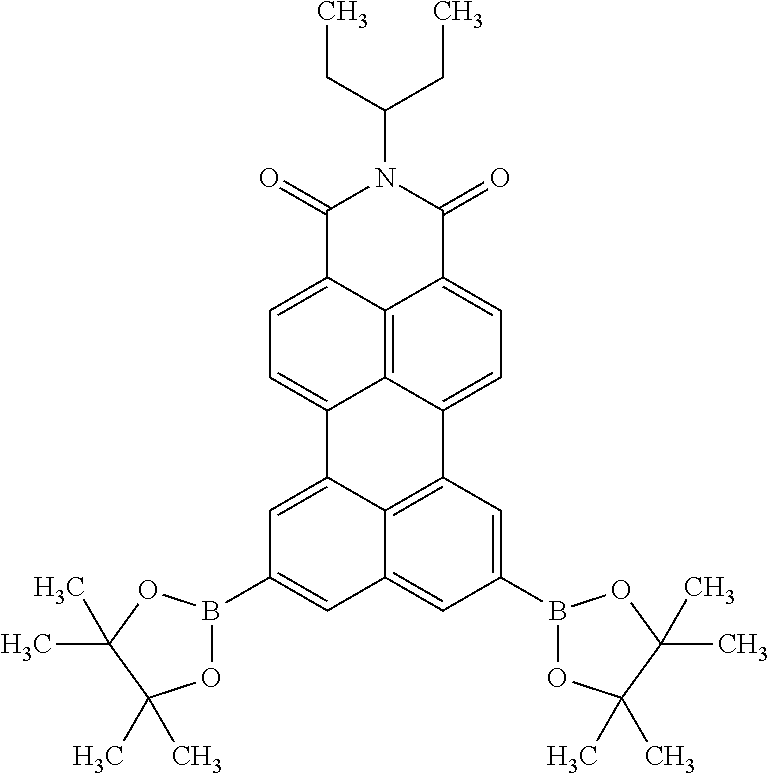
C12=C3C4=CC=C1C(=O)N(C(CC)CC)C(=O)C2=CC=C3C1=CC(B2OC(C)(C)C(C)(C)O2)=CC2=CC(B3OC(C)(C)C(C)(C)O3)=CC4=C12
